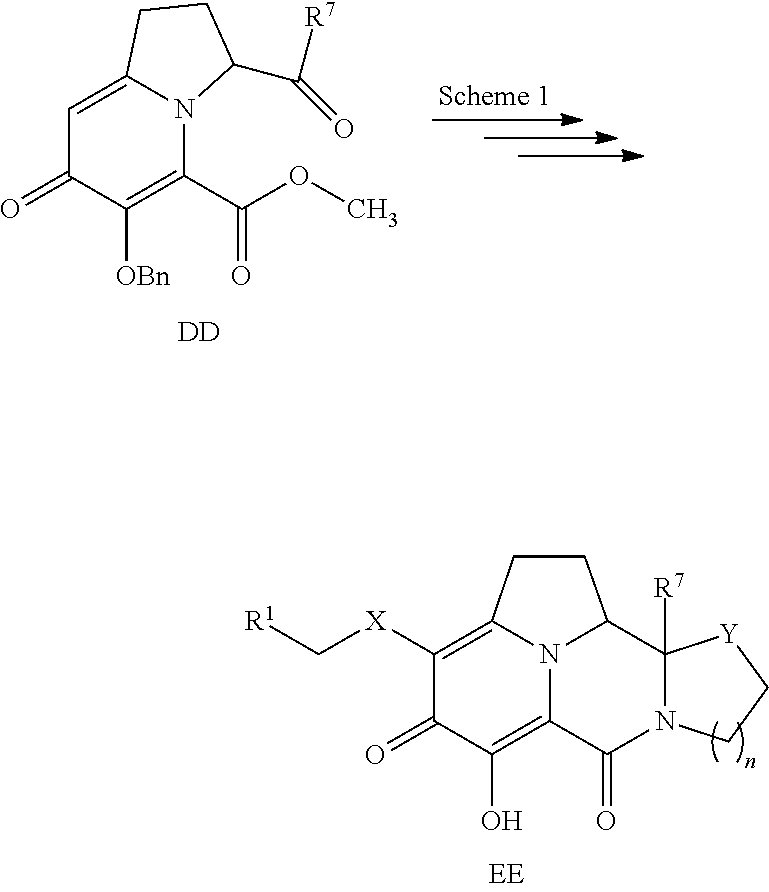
C1([X]C[R1])=C2N3C(=C(O)C1=O)C(=O)N1C([R7])(C3CC2)[Y]CC1.C1=C2N(C(C(OC)=O)=C([OBn])C1=O)C(C(=O)[R7])CC2.[DD]
